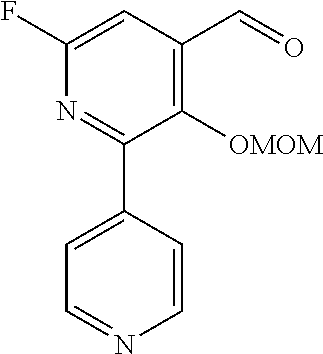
C1(F)=CC(C=O)=C([OMOM])C(C2=CC=NC=C2)=N1
